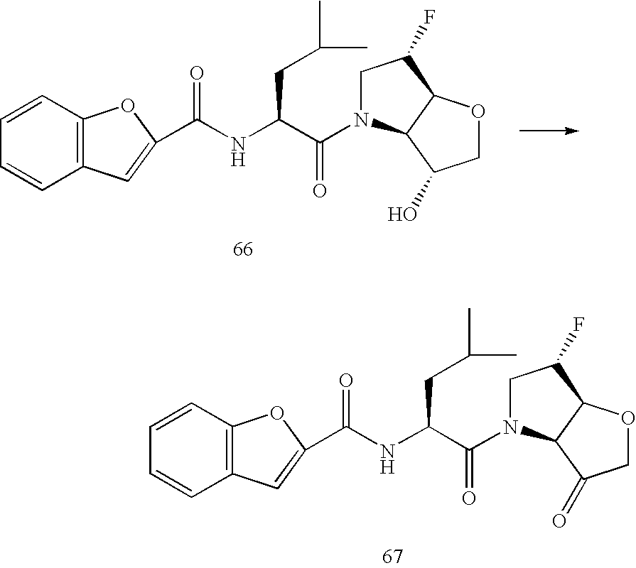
C1N(C(C(NC(=O)C2=CC3=C(C=CC=C3)O2)CC(C)C)=O)C2C(C1F)OCC2=O.C1N(C(C(NC(=O)C2=CC3=C(C=CC=C3)O2)CC(C)C)=O)C2C(C1F)OCC2O
